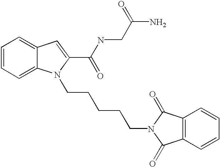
C1=CC=C2C(=C1)C=C(C(NCC(N)=O)=O)N2CCCCCN1C(=O)C2=C(C1=O)C=CC=C2
